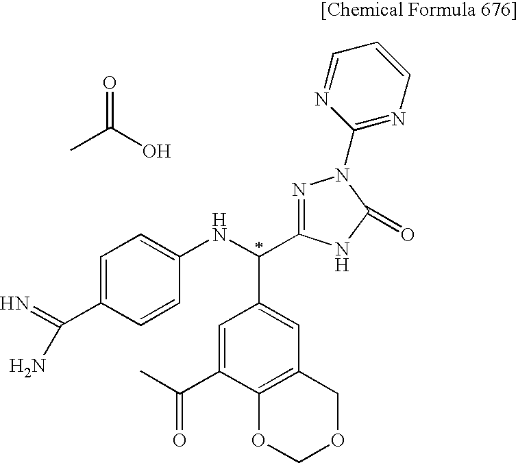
C1=C(C(=O)C)C2=C(C=C1C(NC1=CC=C(C(N)=N)C=C1)C1=NN(C3=NC=CC=N3)C(=O)N1)COCO2.O=C(O)C
